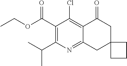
C1(C(OCC)=O)=C(C(C)C)N=C2C(=C1Cl)C(=O)CC1(C2)CCC1
